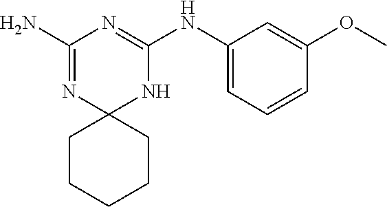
C1(N)=NC2(NC(NC3=CC=CC(OC)=C3)=N1)CCCCC2
